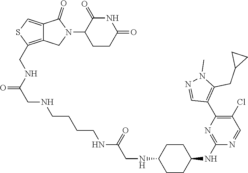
C1CC(=O)NC(=O)C1N1C(=O)C2=CSC(CNC(CNCCCCNC(CNC3CCC(NC4=NC(C5=C(CC6CC6)N(C)N=C5)=C(Cl)C=N4)CC3)=O)=O)=C2C1
